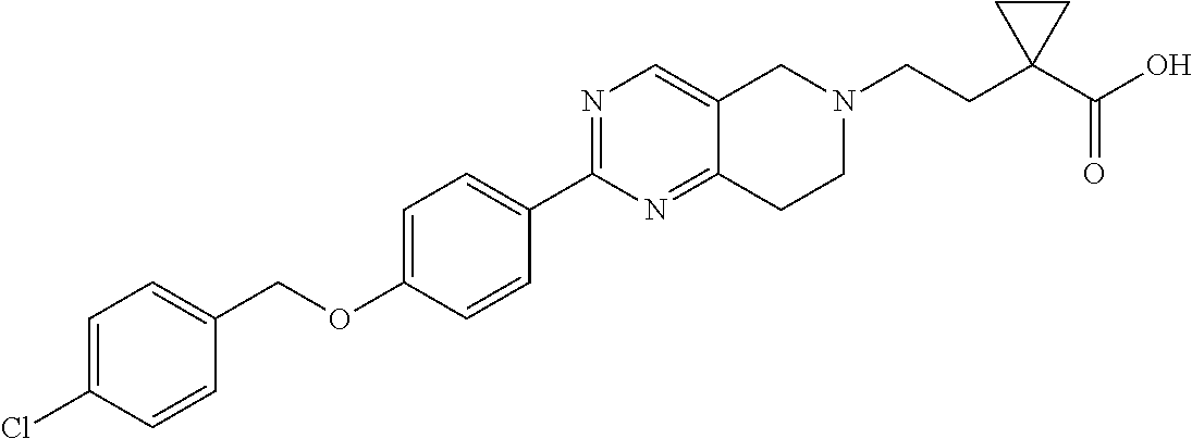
C1=C(Cl)C=CC(COC2=CC=C(C3=NC=C4C(=N3)CCN(CCC3(C(=O)O)CC3)C4)C=C2)=C1
